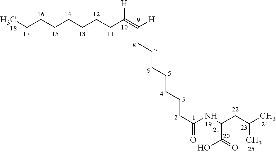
CCCCCCCCC(=C(CCCCCCCC(NC(C(O)=O)CC(C)C)=O)[H])[H]
